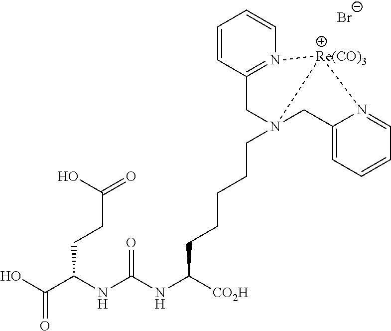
OC(C(NC(NC([CO2H])CCCCCN12CC3=N(C=CC=C3)[Re(CO)3]1N1=CC=CC=C1C2)=O)CCC(=O)O)=O.[Br-]
